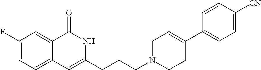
C1(F)=CC=C2C(=C1)C(=O)NC(CCCN1CCC(C3=CC=C([CN])C=C3)=CC1)=C2
